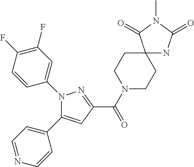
C(=O)(C1=NN(C2=CC(F)=C(F)C=C2)C(C2=CC=NC=C2)=C1)N1CCC2(CC1)NC(=O)N(C)C2=O
